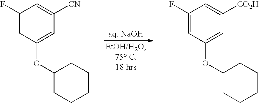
C1(F)=CC(OC2CCCCC2)=CC([CN])=C1.C1(F)=CC(OC2CCCCC2)=CC([CO2H])=C1
